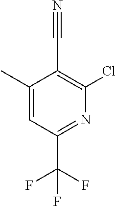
C1(C)=CC(C(F)(F)F)=NC(Cl)=C1C#N
